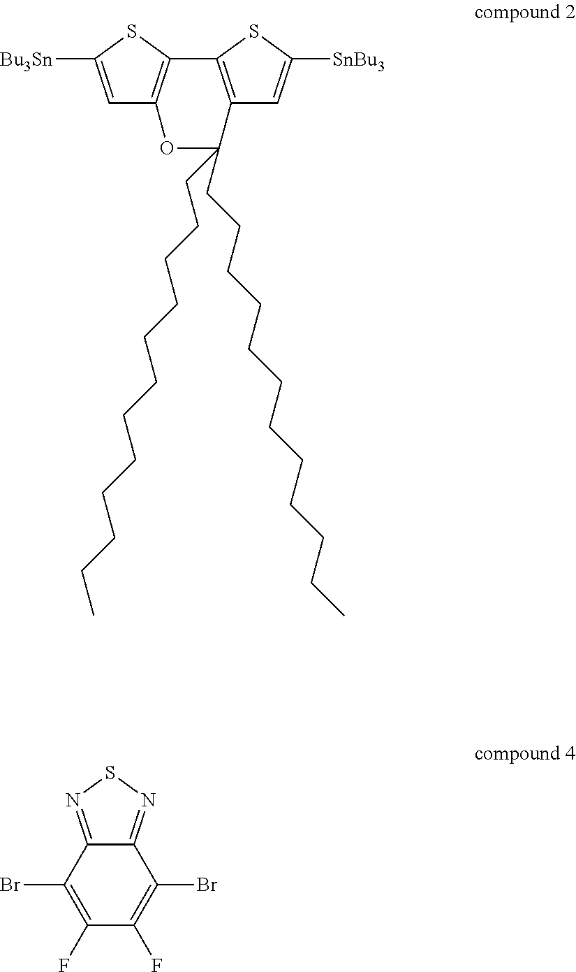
C1=C([Bu3Sn])SC2=C1OC(CCCCCCCCCCCC)(CCCCCCCCCCCC)C1=C2SC([SnBu3])=C1.C1(Br)=C(F)C(F)=C(Br)C2=NSN=C12
